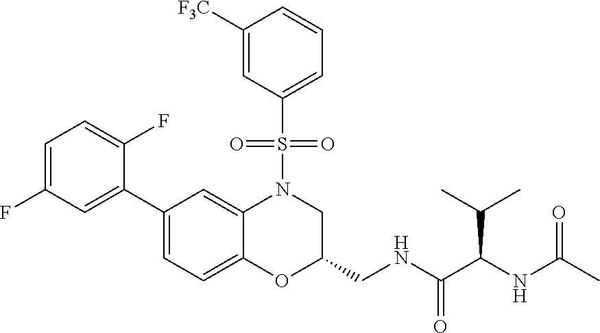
C1=C(F)C=C(C2=CC=C3C(=C2)N(S(C2=CC=CC([F3C])=C2)(=O)=O)CC(CNC(=O)C(NC(C)=O)C(C)C)O3)C(F)=C1
